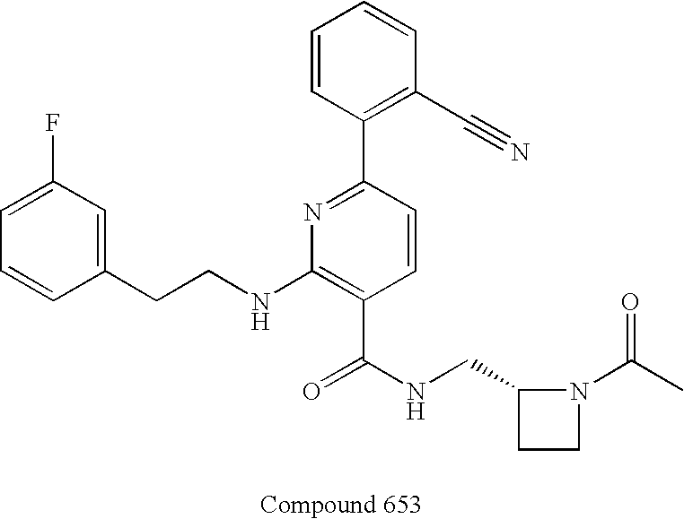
C1=CC(CCNC2=C(C(NCC3CCN3C(C)=O)=O)C=CC(C3=C(C#N)C=CC=C3)=N2)=CC(F)=C1
